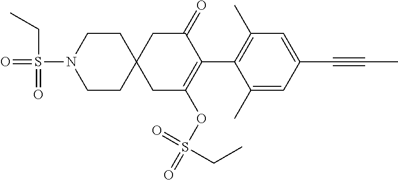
C1(C)=CC(C#CC)=CC(C)=C1C1=C(OS(CC)(=O)=O)CC2(CC1=O)CCN(S(=O)(=O)CC)CC2
